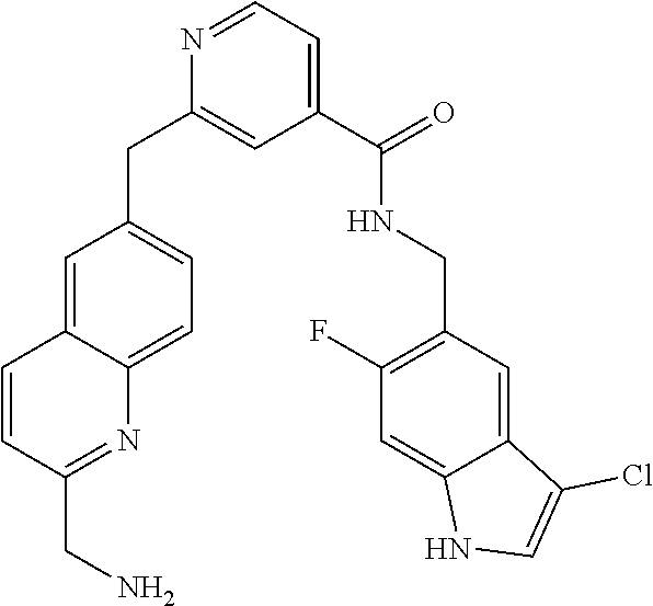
N1=CC=C(C(=O)NCC2=C(F)C=C3C(=C2)C(Cl)=CN3)C=C1CC1=CC=C2C(=C1)C=CC(CN)=N2
